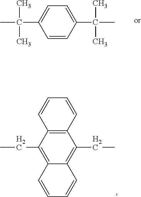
C1=CC(C(C)(C)C)=CC=C1C(C)(C)C.CCC1=C2C(=C(CC)C3=C1C=CC=C3)C=CC=C2
